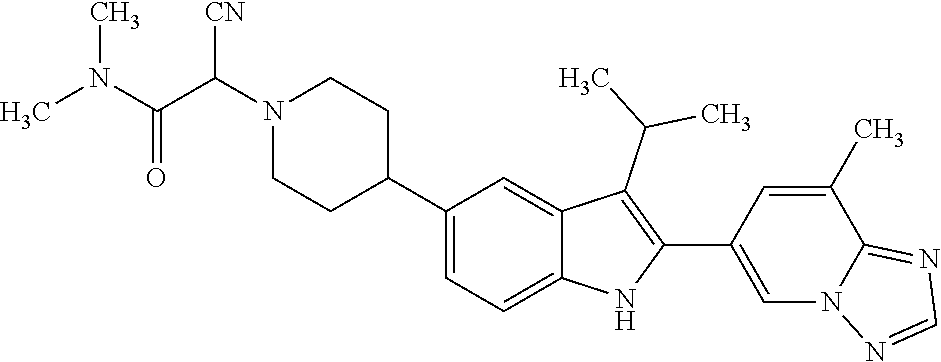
N1(C(C(N(C)C)=O)[CN])CCC(C2=CC=C3C(=C2)C(C(C)C)=C(C2=CN4C(=NC=N4)C(C)=C2)N3)CC1
